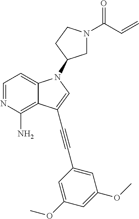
C1=NC(N)=C2C(=C1)N(C1CN(C(C=C)=O)CC1)C=C2C#CC1=CC(OC)=CC(OC)=C1
